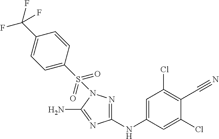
C1(NC2=CC(Cl)=C(C#N)C(Cl)=C2)=NN(S(C2=CC=C(C(F)(F)F)C=C2)(=O)=O)C(N)=N1
